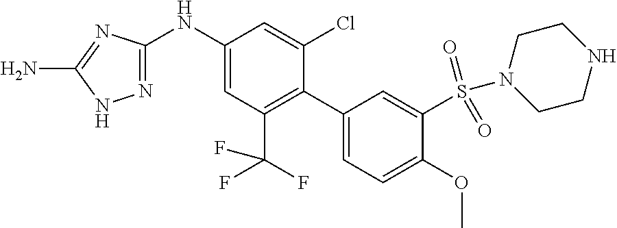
C1(NC2=CC(C(F)(F)F)=C(C3=CC=C(OC)C(S(N4CCNCC4)(=O)=O)=C3)C(Cl)=C2)=NNC(N)=N1
